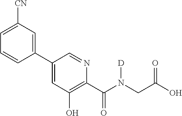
C1(C2=CC(O)=C(C(N(CC(O)=O)[D])=O)N=C2)=CC([CN])=CC=C1
